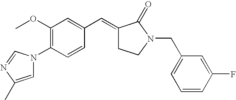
C1(OC)=C(N2C=C(C)N=C2)C=CC(C=C2CCN(CC3=CC=CC(F)=C3)C2=O)=C1
